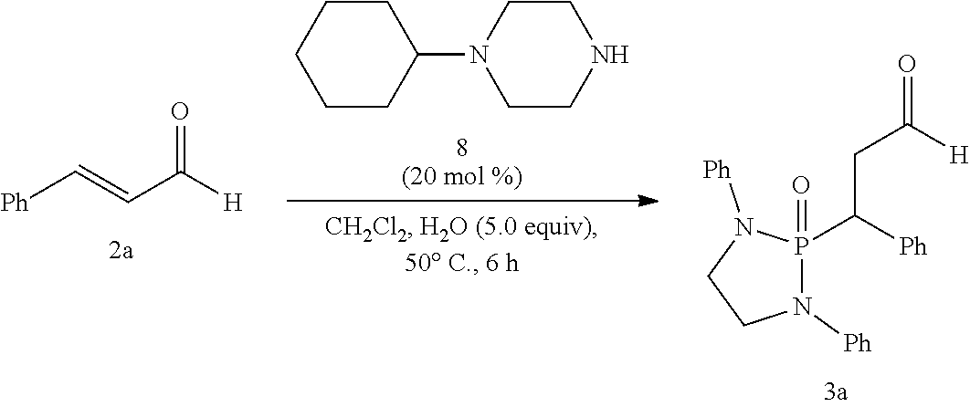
C1CC(N2CCNCC2)CCC1.[Ph]C=CC([H])=O.C([Ph])(CC(=O)[H])P1(=O)N([Ph])CCN1[Ph]
